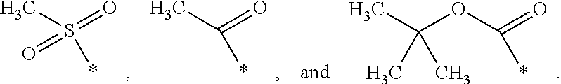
CS(*)(=O)=O.CC(*)=O.CC(OC(=O)*)(C)C
